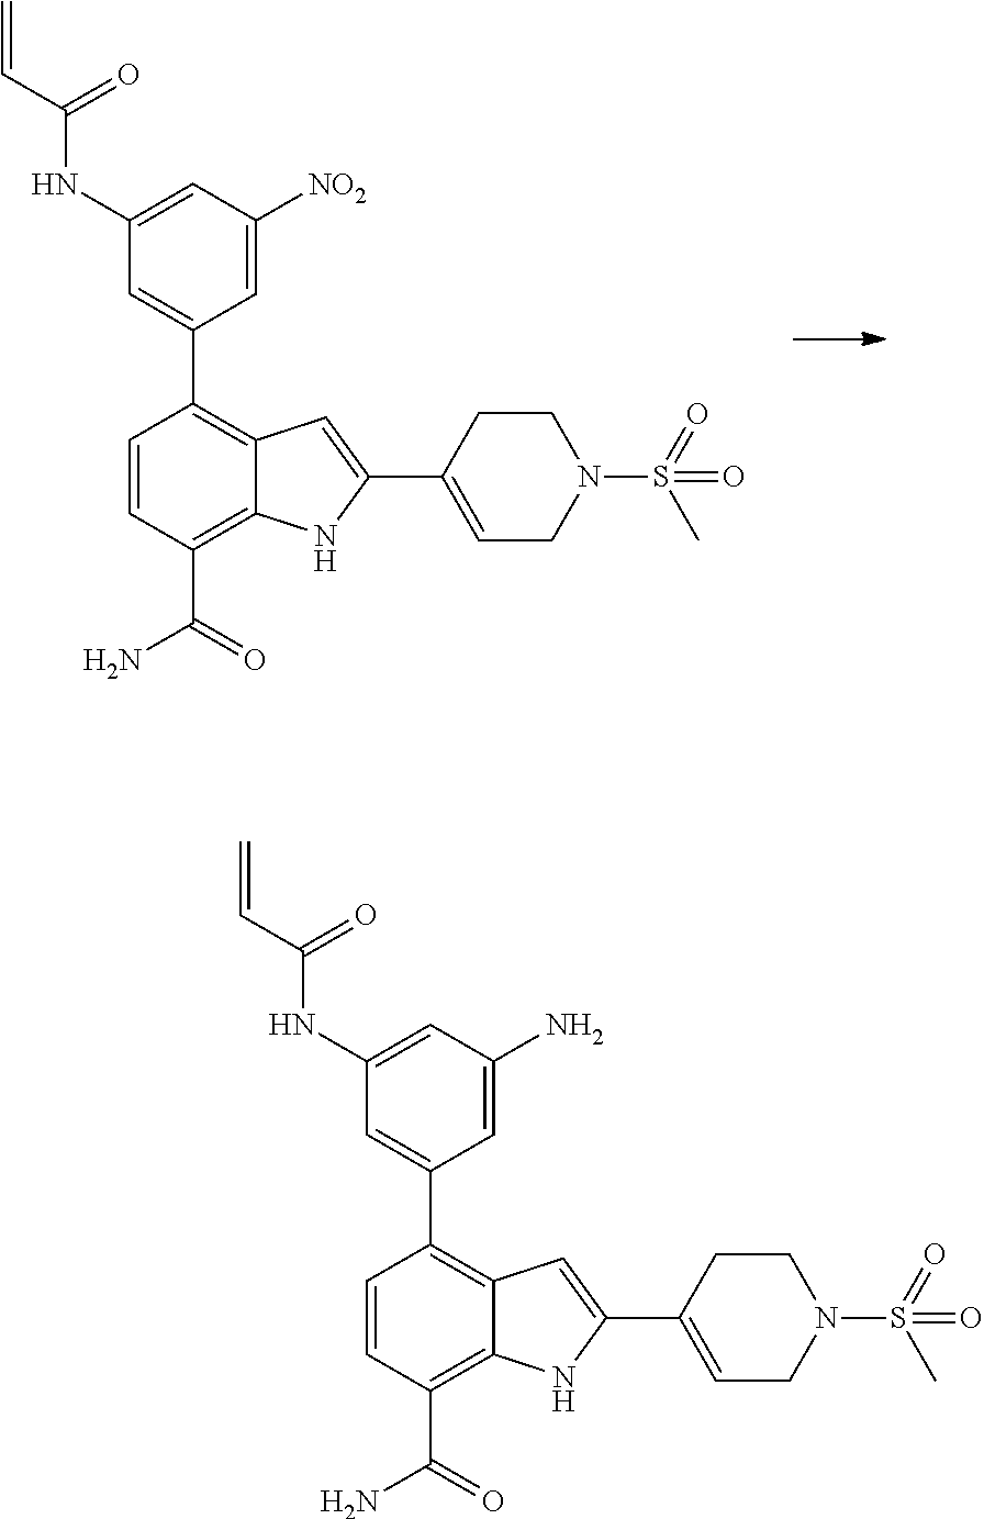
C1(NC(C=C)=O)=CC([NO2])=CC(C2=C3C(=C(C(=O)N)C=C2)NC(C2=CCN(S(=O)(C)=O)CC2)=C3)=C1.C1(NC(C=C)=O)=CC(N)=CC(C2=C3C(=C(C(=O)N)C=C2)NC(C2=CCN(S(=O)(C)=O)CC2)=C3)=C1
